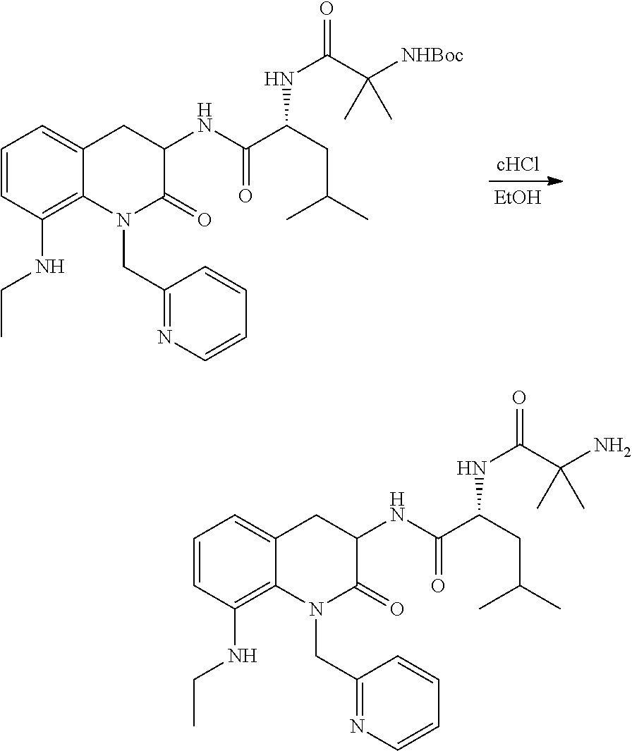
[EtOH].C1=CC(NCC)=C2C(=C1)CC(NC(C(CC(C)C)NC(=O)C([NHBoc])(C)C)=O)C(=O)N2CC1=NC=CC=C1.C1=CC(NCC)=C2C(=C1)CC(NC(C(CC(C)C)NC(=O)C(N)(C)C)=O)C(=O)N2CC1=NC=CC=C1
